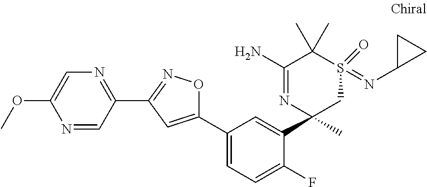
N1=CC(C2=NOC(C3=CC=C(F)C(C4(C)CS(=NC5CC5)(=O)C(C)(C)C(N)=N4)=C3)=C2)=NC=C1OC
